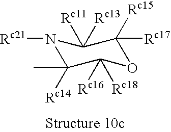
N1([Rc21])C([Rc14])(C)C([Rc16])([Rc18])OC([Rc17])([Rc15])C1([Rc11])[Rc13]
